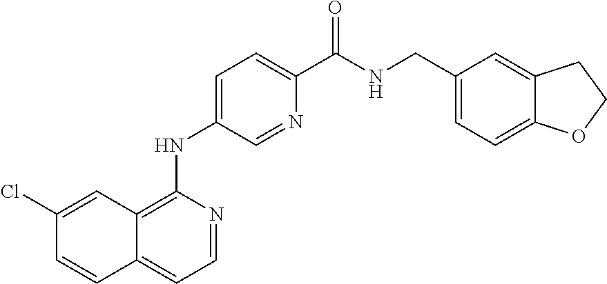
C12=CC=NC(NC3=CC=C(C(NCC4=CC=C5C(=C4)CCO5)=O)N=C3)=C1C=C(Cl)C=C2
